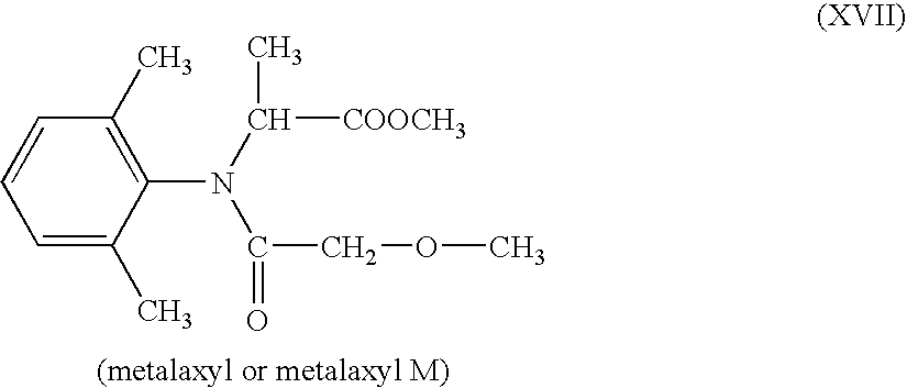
C1=C(C)C(N(C(C)[COOCH3])C(COC)=O)=C(C)C=C1
